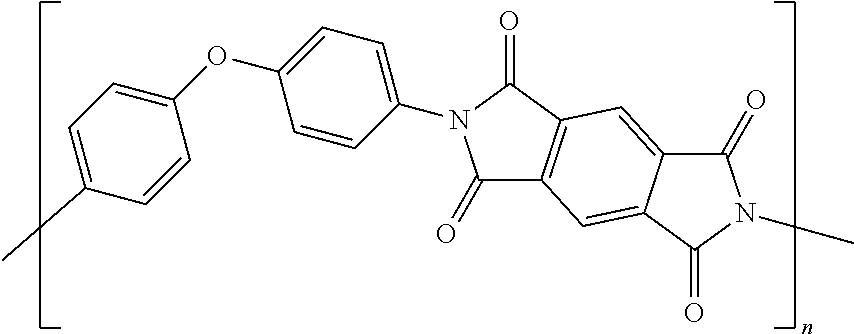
C1(=O)C2=CC3=C(C=C2C(=O)N1C)C(=O)N(C1=CC=C(OC2=CC=C(C)C=C2)C=C1)C3=O
